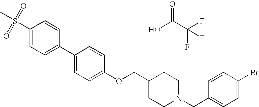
S(C1=CC=C(C2=CC=C(OCC3CCN(CC4=CC=C(Br)C=C4)CC3)C=C2)C=C1)(C)(=O)=O.OC(C(F)(F)F)=O
